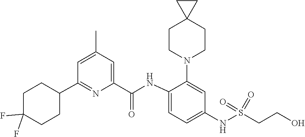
O=S(NC1=CC=C(NC(C2=CC(C)=CC(C3CCC(F)(F)CC3)=N2)=O)C(N2CCC3(CC2)CC3)=C1)(=O)CCO
